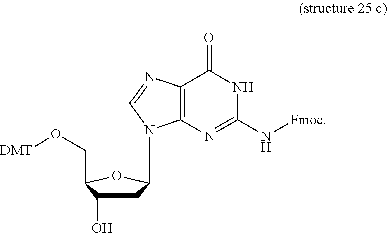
C12=C(N=C(N[Fmoc])NC1=O)N(C1CC(O)C(CO[DMT])O1)C=N2
